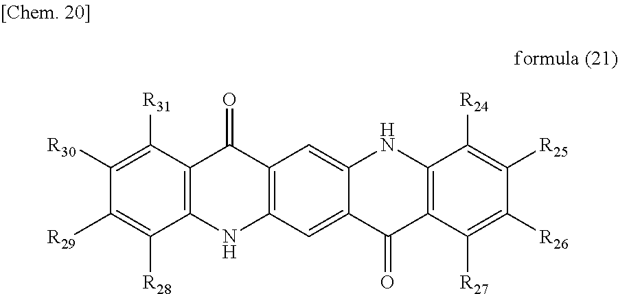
C1([R29])=C([R28])C2=C(C([R31])=C1[R30])C(=O)C1=C(N2)C=C2C(=C1)NC1=C(C2=O)C([R27])=C([R26])C([R25])=C1[R24]
